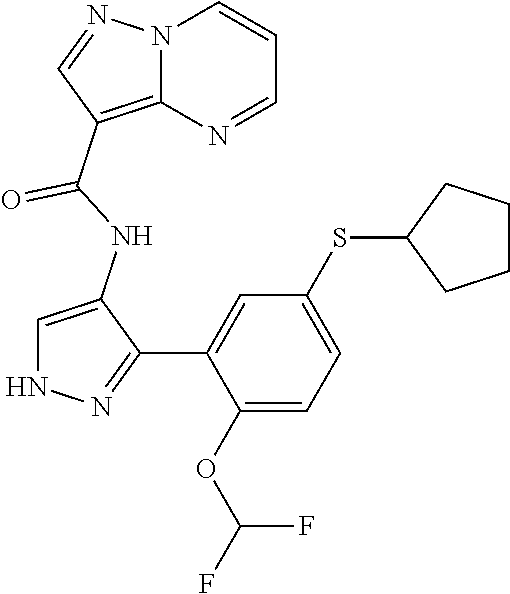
C1=C(NC(=O)C2=C3N(C=CC=N3)N=C2)C(C2=CC(SC3CCCC3)=CC=C2OC(F)F)=NN1
